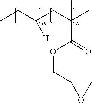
CCC(CC(C)(C)C(=O)OCC1OC1)[H]
